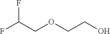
FC(COCCO)F
